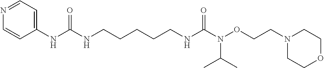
C1(NC(NCCCCCNC(N(OCCN2CCOCC2)C(C)C)=O)=O)=CC=NC=C1
